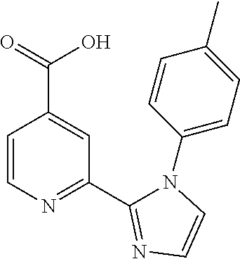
C1=CN=C(C2=NC=CN2C2=CC=C(C)C=C2)C=C1C(=O)O
